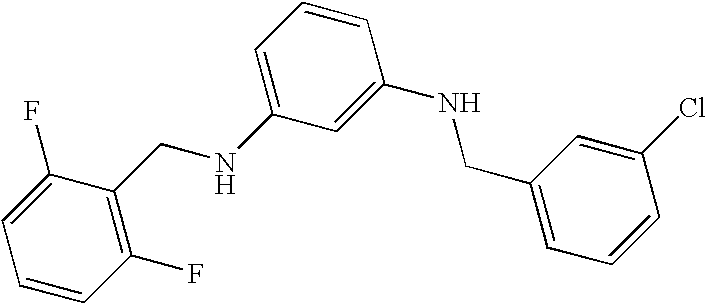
C1=CC(F)=C(CNC2=CC=CC(NCC3=CC=CC(Cl)=C3)=C2)C(F)=C1
